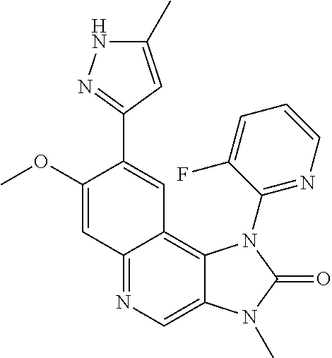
C1(OC)=CC2=NC=C3C(=C2C=C1C1=NNC(C)=C1)N(C1=NC=CC=C1F)C(=O)N3C
